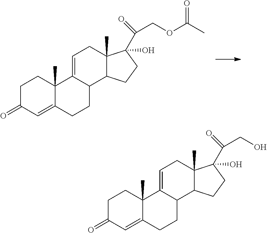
C1C(=O)C=C2C(C)(C1)C1=CCC3(C)C(C1CC2)CCC3(O)C(COC(C)=O)=O.C1C(=O)C=C2C(C)(C1)C1=CCC3(C)C(C1CC2)CCC3(O)C(CO)=O
